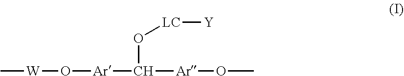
C[W]O[Ar]C(O[LC][Y])[Ar]OC
